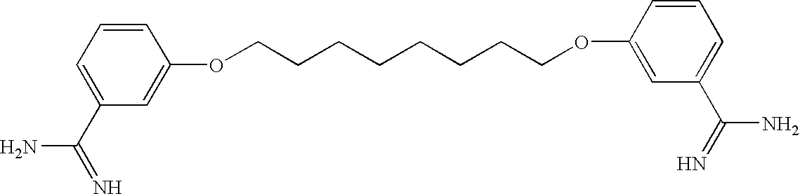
C1=C(C(N)=N)C=C(OCCCCCCCCOC2=CC(C(=N)N)=CC=C2)C=C1
